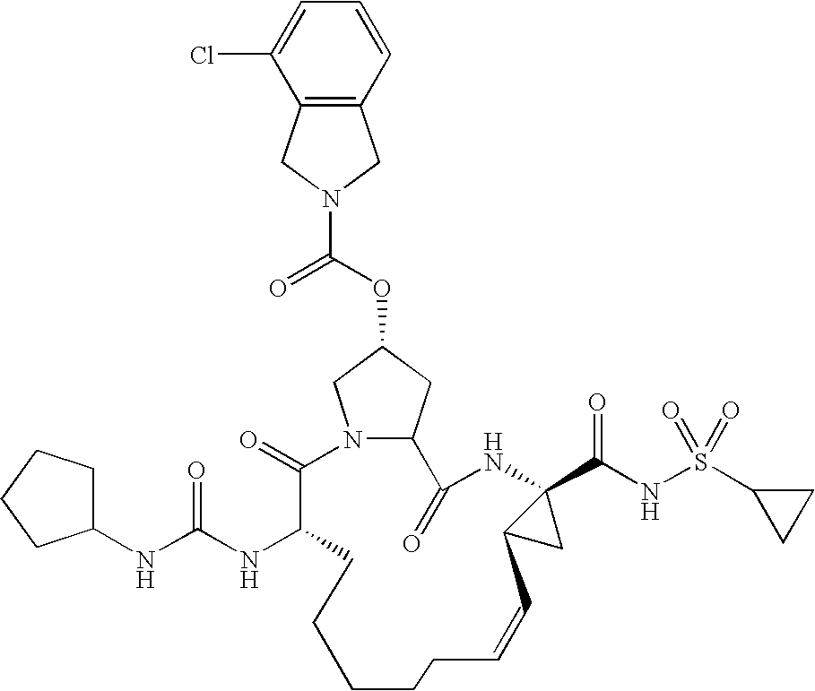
N12CC(OC(N3CC4=C(C3)C(Cl)=CC=C4)=O)CC1C(=O)NC1(C(=O)NS(C3CC3)(=O)=O)C(C1)C=CCCCCCC(NC(NC1CCCC1)=O)C2=O
